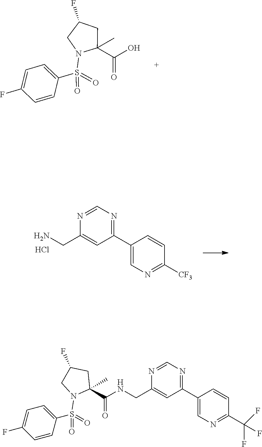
C1=CC(S(=O)(N2C(C(O)=O)(C)CC(F)C2)=O)=CC=C1F.C1(C2=NC=NC(CN)=C2)=CN=C([CF3])C=C1.Cl.C1(C2=NC=NC(CNC(C3(C)CC(F)CN3S(=O)(C3=CC=C(F)C=C3)=O)=O)=C2)=CN=C(C(F)(F)F)C=C1
